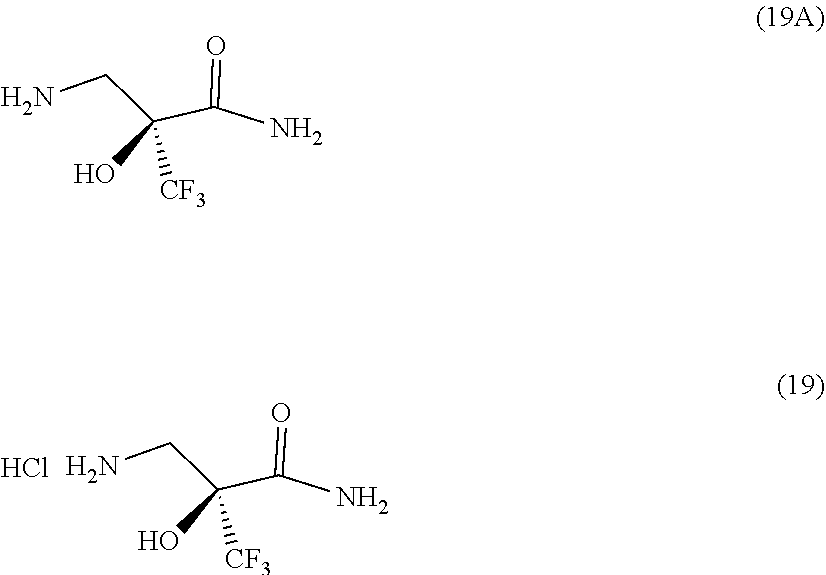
C(C(O)(C(=O)N)[CF3])N.Cl.C(C(O)(C(=O)N)[CF3])N
